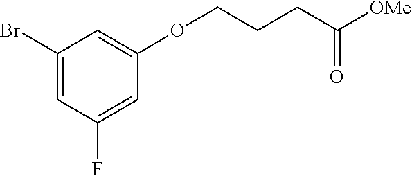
C1(Br)=CC(F)=CC(OCCCC([OMe])=O)=C1
